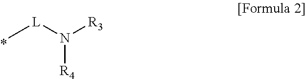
C[L]N([R3])[R4]
